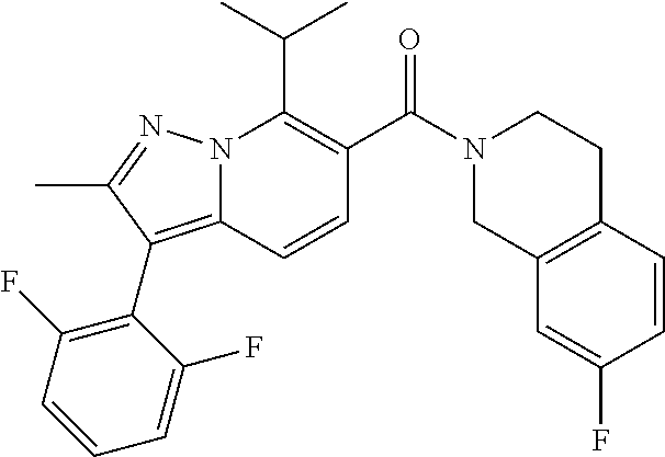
CC(C)C1=C(C(N2CC3=C(CC2)C=CC(F)=C3)=O)C=CC2=C(C3=C(F)C=CC=C3F)C(C)=NN12
